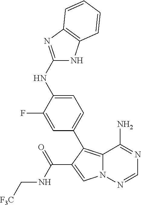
C1(NC2=CC=C(C3=C4N(N=CN=C4N)C=C3C(NC[F3C])=O)C=C2F)=NC2=C(N1)C=CC=C2
